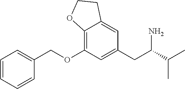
C12=C(OCC3=CC=CC=C3)C=C(CC(N)C(C)C)C=C1CCO2
